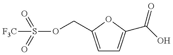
S(OCC1=CC=C(C(O)=O)O1)(=O)(=O)[F3C]
